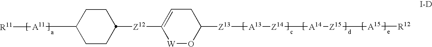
C1C=C([Z12]C2CCC([A11][R11])CC2)[W]OC1[Z13][A13][Z14][A14][Z15][A15][R12]
